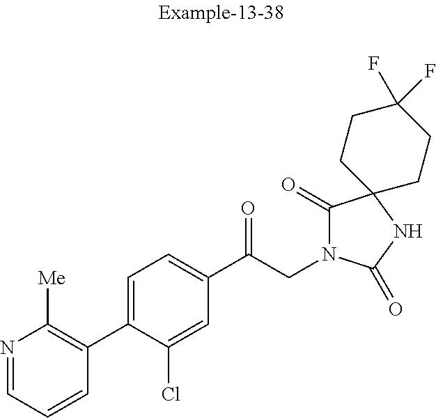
N1=CC=CC(C2=CC=C(C(CN3C(=O)C4(NC3=O)CCC(F)(F)CC4)=O)C=C2Cl)=C1[Me]
